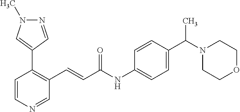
C1=CN=CC(C=CC(=O)NC2=CC=C(C(N3CCOCC3)C)C=C2)=C1C1=CN(C)N=C1
